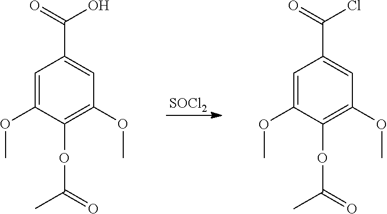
[SOCl2].C1=C(OC)C(OC(C)=O)=C(OC)C=C1C(=O)O.C1=C(OC)C(OC(=O)C)=C(OC)C=C1C(=O)Cl
